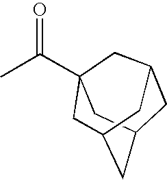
C1C2CC3CC(CC1(C(C)=O)C3)C2
